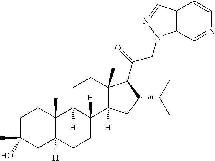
C1C(C)(O)CC2([H])C(C)(C1)C1([H])C([H])(CC2)C2([H])C(C)(CC1)C(C(CN1C3=C(C=CN=C3)C=N1)=O)C(C(C)C)C2
